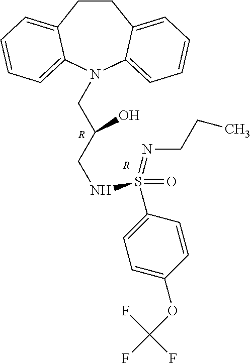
C1CC2=CC=CC=C2N(CC(CNS(C2=CC=C(OC(F)(F)F)C=C2)(=NCCC)=O)O)C2=CC=CC=C12.[R].[R]
